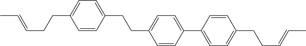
C1=CC(CCC2=CC=C(C3=CC=C(CCC=CC)C=C3)C=C2)=CC=C1CCC=CC
